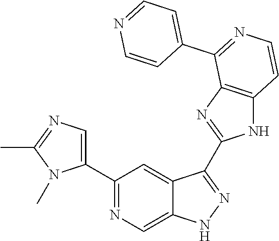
C1(C2=CN=C(C)N2C)=NC=C2C(=C1)C(C1=NC3=C(N1)C=CN=C3C1=CC=NC=C1)=NN2
